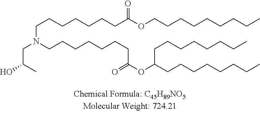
C(N(CCCCCCCC(=O)OC(CCCCCCCC)CCCCCCCC)CCCCCCCC(OCCCCCCCCC)=O)C(O)C
